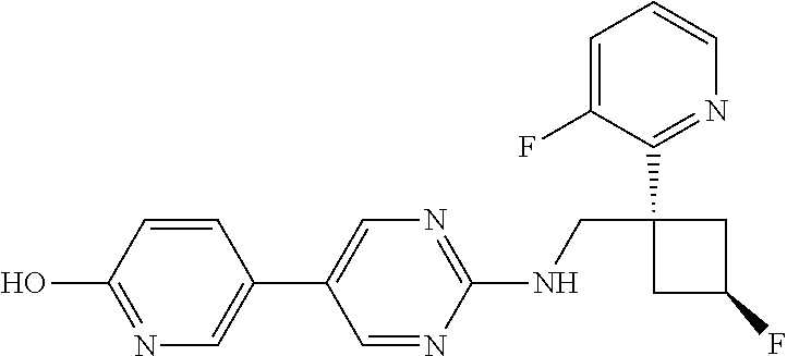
C1(NCC2(C3=NC=CC=C3F)CC(F)C2)=NC=C(C2=CN=C(O)C=C2)C=N1
